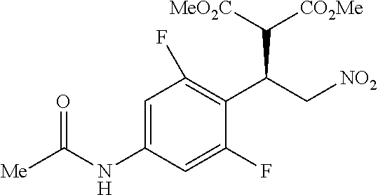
C1=C(NC([Me])=O)C=C(F)C(C(C[NO2])C([MeO2C])[CO2Me])=C1F
